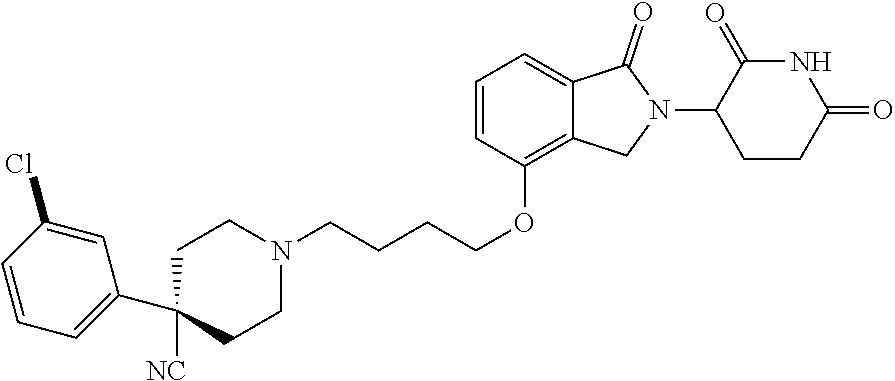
N1C(=O)C(N2C(=O)C3=CC=CC(OCCCCN4CCC(C5=CC=CC(Cl)=C5)([NC])CC4)=C3C2)CCC1=O
